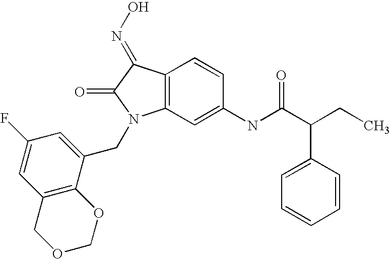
C12=C(C(=NO)C(=O)N1CC1=CC(F)=CC3=C1OCOC3)C=CC(NC(C(CC)C1=CC=CC=C1)=O)=C2
